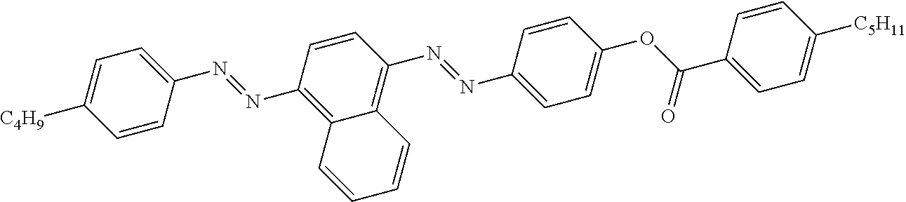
C1=CC(N=NC2=C3C(=C(N=NC4=CC=C(OC(C5=CC=C([C5H11])C=C5)=O)C=C4)C=C2)C=CC=C3)=CC=C1[C4H9]
